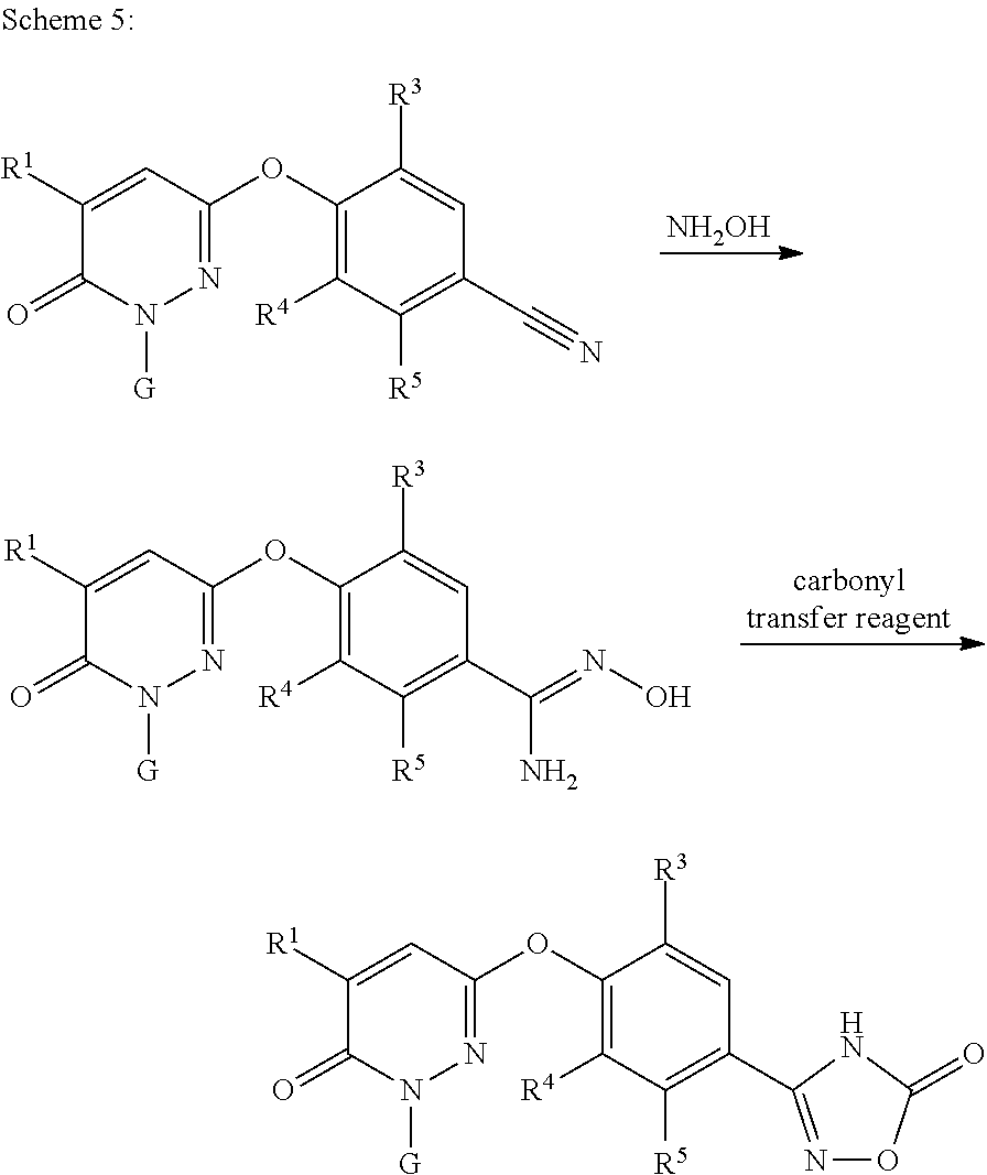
N1=C(OC2=C([R4])C([R5])=C(C(=NO)N)C=C2[R3])C=C([R1])C(=O)N1[G].[carbonyltransfer reagent].N1=C(OC2=C([R4])C([R5])=C(C#N)C=C2[R3])C=C([R1])C(=O)N1[G].[NH2OH].N1=C(OC2=C([R4])C([R5])=C(C3=NOC(=O)N3)C=C2[R3])C=C([R1])C(=O)N1[G]
